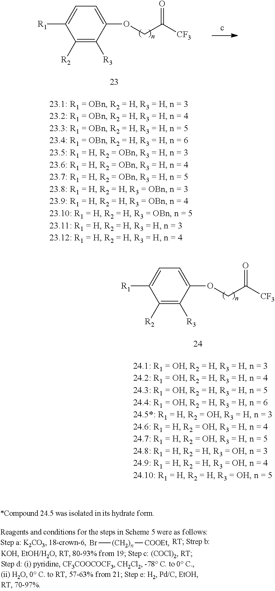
C1([R2])=C([R3])C(OCC([CF3])=O)=CC=C1[R1].C1([R2])=C([R3])C(OCC([CF3])=O)=CC=C1[R1].Br[(CH2)n][COOEt]
